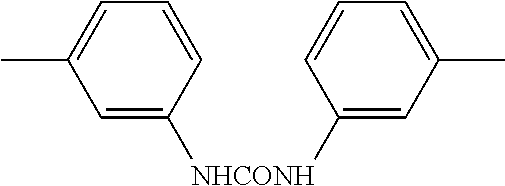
C1=C([NHCONH]C2=CC(C)=CC=C2)C=CC=C1C
